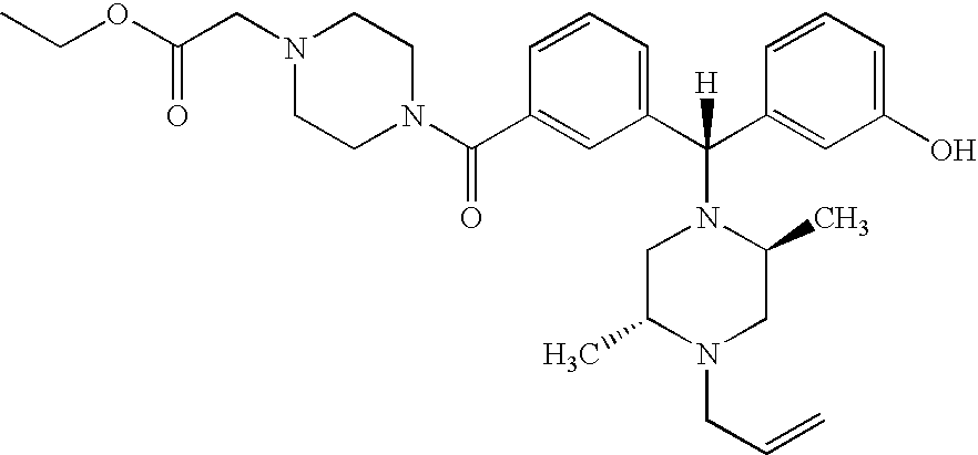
CCOC(CN1CCN(C(C2=CC(C(C3=CC(O)=CC=C3)([H])N3CC(C)N(CC=C)CC3C)=CC=C2)=O)CC1)=O
